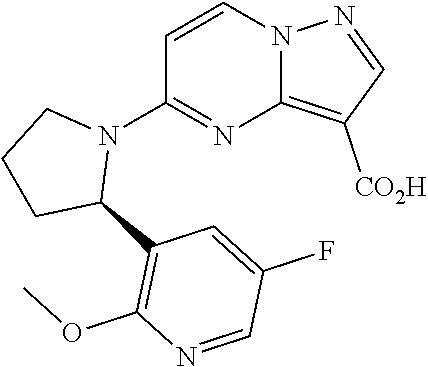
C1=CN2C(=C([CO2H])C=N2)N=C1N1CCCC1C1=C(OC)N=CC(F)=C1
